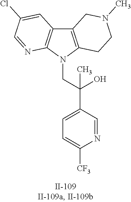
C12=C(N(CC(O)(C3=CC=C([CF3])N=C3)C)C3=C1C=C(Cl)C=N3)CCN(C)C2
